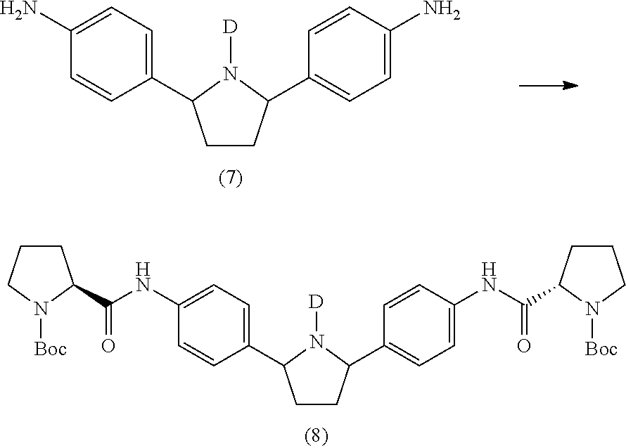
C1CC(C2=CC=C(N)C=C2)N([D])C1C1=CC=C(N)C=C1.C1CC(C2=CC=C(NC(=O)C3CCCN3[Boc])C=C2)N([D])C1C1=CC=C(NC(=O)C2CCCN2[Boc])C=C1
